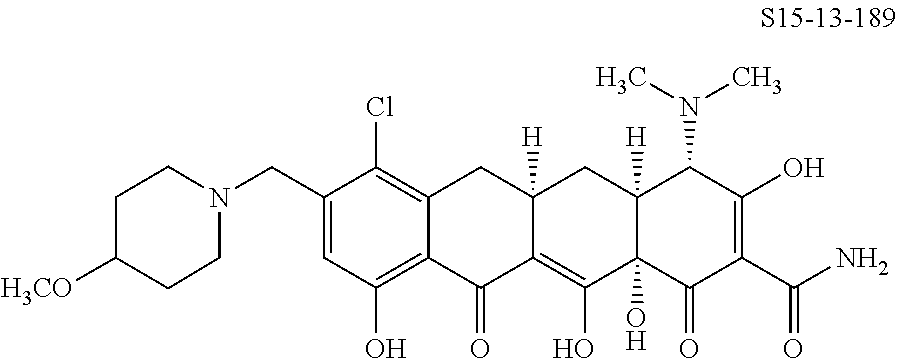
C1(CN2CCC([H3CO])CC2)=CC(O)=C2C(=C1Cl)CC1([H])C(=C(O)C3(O)C([H])(C1)C(N(C)C)C(O)=C(C(=O)N)C3=O)C2=O
